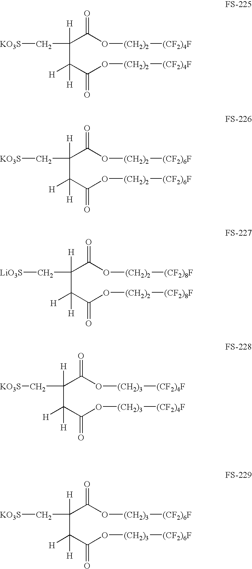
C(C(C(O[(CH2)2][(CF2)4F])=O)([H])[H])(C(O[(CH2)2][(CF2)4F])=O)([H])C[KO3S].C(C(C(O[(CH2)2][(CF2)6F])=O)([H])[H])(C(O[(CH2)2][(CF2)6F])=O)([H])C[KO3S].C(C(C(O[(CH2)2][(CF2)8F])=O)([H])[H])(C(O[(CH2)2][(CF2)8F])=O)([H])C[LiO3S].C(C(C(O[(CH2)3][(CF2)4F])=O)([H])[H])(C(O[(CH2)3][(CF2)4F])=O)([H])C[KO3S].C(C(C(O[(CH2)3][(CF2)6F])=O)([H])[H])(C(O[(CH2)3][(CF2)6F])=O)([H])C[KO3S]
